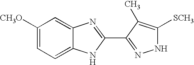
C1([CH3O])=CC=C2C(=C1)N=C(C1=NNC([SCH3])=C1C)N2
